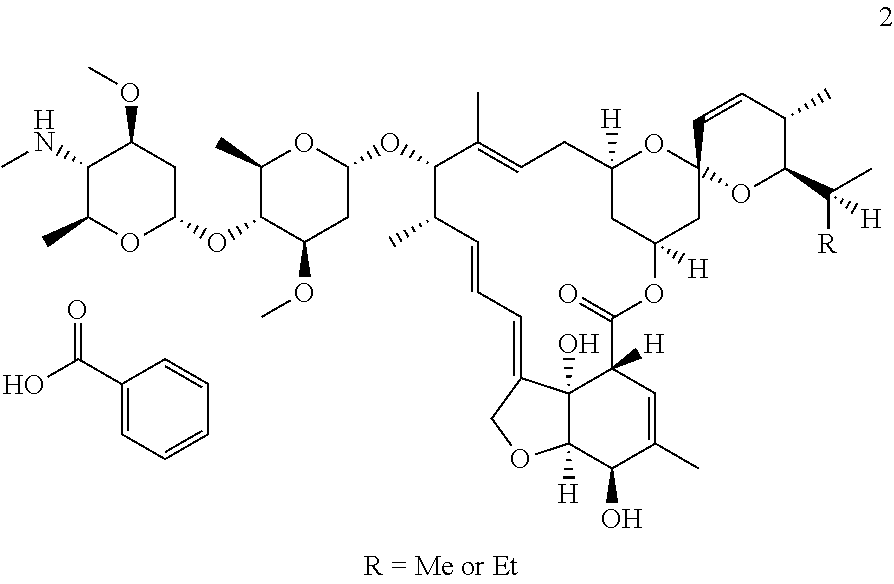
C1(NC)C(C)OC(OC2C(OC)CC(OC3C(C)=CCC4([H])CC([H])(CC5(O4)C=CC(C)C(C(C)([R])[H])O5)OC(=O)C4([H])C5(O)C([H])(C(O)C(C)=C4)OCC5=CC=CC3C)OC2C)CC1OC.C1(C(O)=O)=CC=CC=C1
